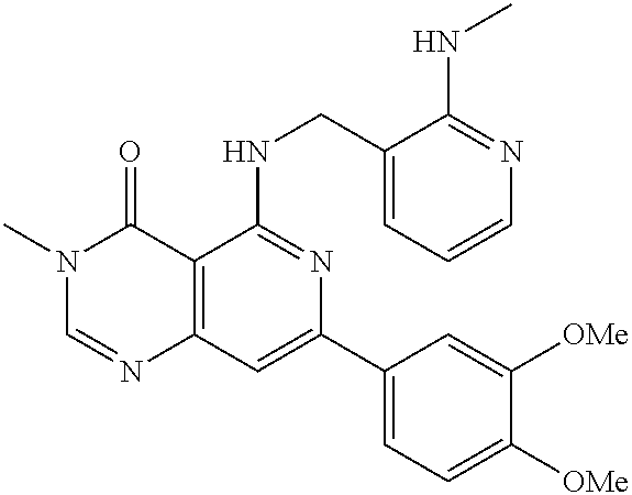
C12=C(C=C(C3=CC=C([OMe])C([OMe])=C3)N=C1NCC1=CC=CN=C1NC)N=CN(C)C2=O
